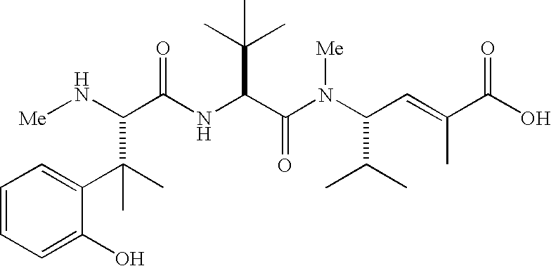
C(C(NC(C(N(C(C=C(C)C(O)=O)C(C)C)[Me])=O)C(C)(C)C)=O)(C(C1=CC=CC=C1O)(C)C)N[Me]
